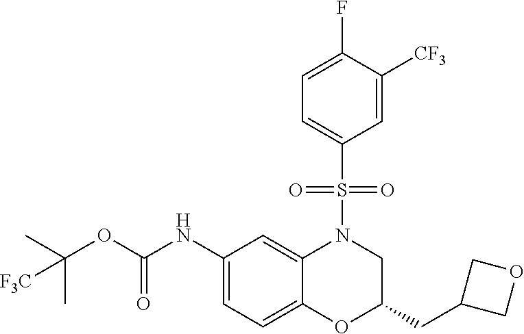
C1=C(NC(OC(C)(C)[F3C])=O)C=C2C(=C1)OC(CC1COC1)CN2S(C1=CC=C(F)C([CF3])=C1)(=O)=O
